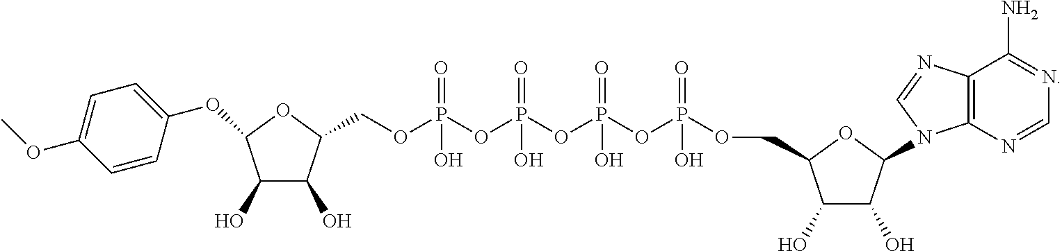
O(P(OP(OP(OCC1C(O)C(O)C(N2C3=C(N=C2)C(N)=NC=N3)O1)(=O)O)(=O)O)(=O)O)P(OCC1C(O)C(O)C(OC2=CC=C(OC)C=C2)O1)(=O)O
